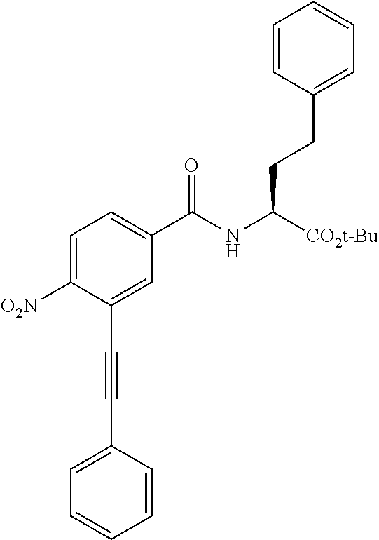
C1=C([O2N])C(C#CC2=CC=CC=C2)=CC(C(NC([CO2t-Bu])CCC2=CC=CC=C2)=O)=C1
